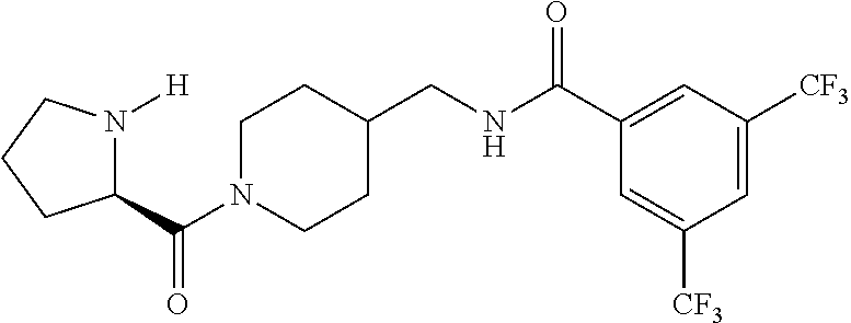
C(N1CCC(CNC(C2=CC([CF3])=CC([CF3])=C2)=O)CC1)(C1N([H])CCC1)=O
